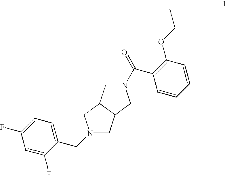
C1(CN2CC3C(C2)CN(C(C2=C(OCC)C=CC=C2)=O)C3)=CC=C(F)C=C1F
